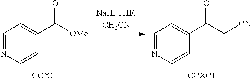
C1=NC=CC(C([OMe])=O)=C1.C1=NC=CC(C(C[CN])=O)=C1
